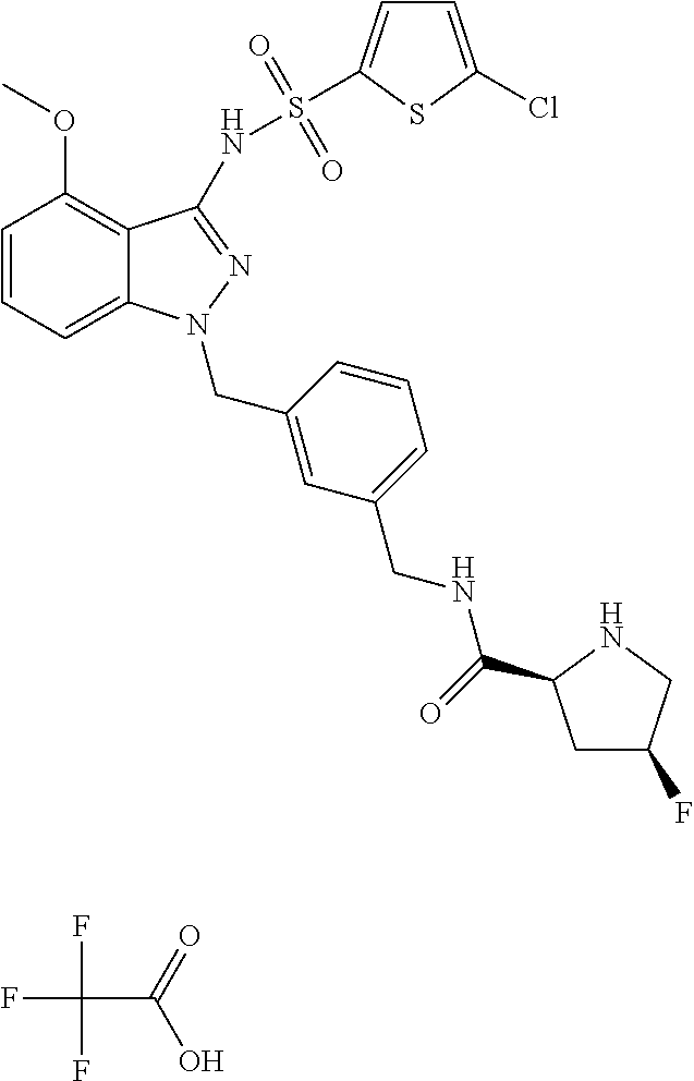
FC(C(=O)O)(F)F.C1=CC=C2C(=C1OC)C(NS(=O)(=O)C1=CC=C(Cl)S1)=NN2CC1=CC(CNC(=O)C2CC(F)CN2)=CC=C1
